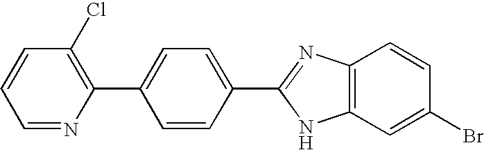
C1=NC(C2=CC=C(C3=NC4=C(N3)C=C(Br)C=C4)C=C2)=C(Cl)C=C1
